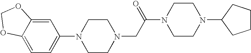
C1=C2C(=CC=C1N1CCN(CC(N3CCN(C4CCCC4)CC3)=O)CC1)OCO2
